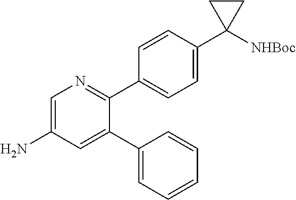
C1=C(N)C=C(C2=CC=CC=C2)C(C2=CC=C(C3([NHBoc])CC3)C=C2)=N1
